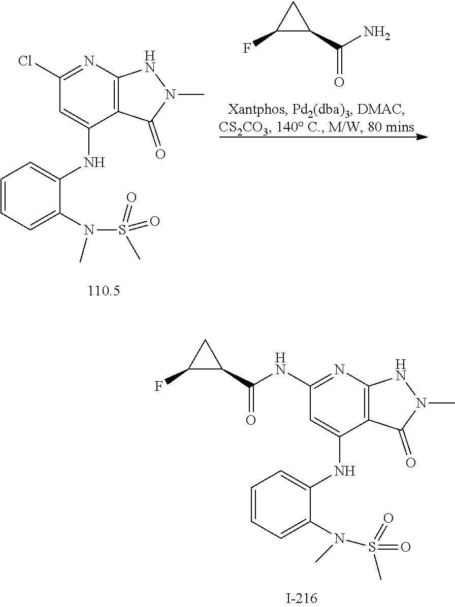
N1N(C)C(=O)C2=C1N=C(NC(C1C(F)C1)=O)C=C2NC1=CC=CC=C1N(C)S(=O)(=O)C.C1(C(=O)N)C(F)C1.N1(C)NC2=C(C(NC3=CC=CC=C3N(S(C)(=O)=O)C)=CC(Cl)=N2)C1=O
